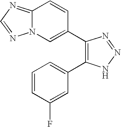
C12=NC=NN1C=C(C1=C(C3=CC=CC(F)=C3)NN=N1)C=C2
